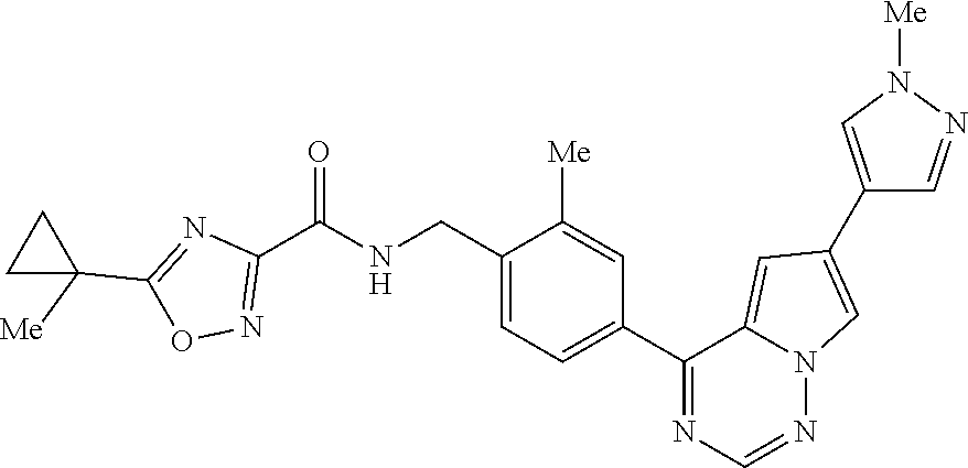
C1(CNC(C2=NOC(C3([Me])CC3)=N2)=O)=CC=C(C2=NC=NN3C2=CC(C2=CN([Me])N=C2)=C3)C=C1[Me]
